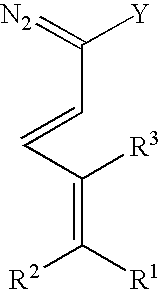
C(=CC([Y])=[N2])C(=C([R1])[R2])[R3]
